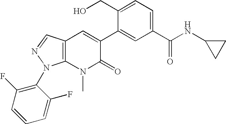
C12=C(N(C)C(=O)C(C3=CC(C(NC4CC4)=O)=CC=C3CO)=C1)N(C1=C(F)C=CC=C1F)N=C2
